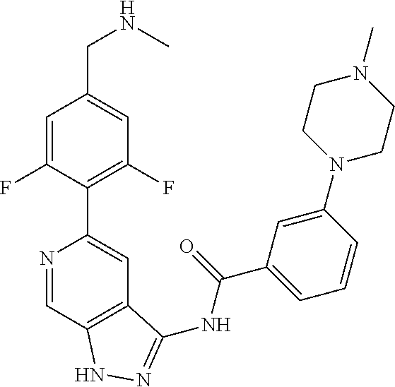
N1=CC2=C(C=C1C1=C(F)C=C(CNC)C=C1F)C(NC(C1=CC=CC(N3CCN(C)CC3)=C1)=O)=NN2
